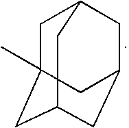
C1C2(C)CC3CC(CC1C3)C2
